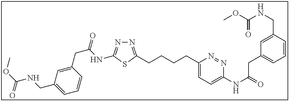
N1=C(CCCCC2=CC=C(NC(=O)CC3=CC=CC(CNC(OC)=O)=C3)N=N2)SC(NC(CC2=CC(CNC(OC)=O)=CC=C2)=O)=N1
